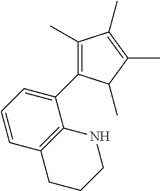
C1(C2=C(C)C(C)=C(C)C2C)=CC=CC2=C1NCCC2
